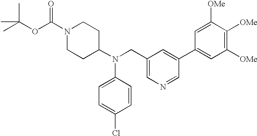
N1(C(OC(C)(C)C)=O)CCC(N(CC2=CN=CC(C3=CC([OMe])=C([OMe])C([OMe])=C3)=C2)C2=CC=C(Cl)C=C2)CC1
